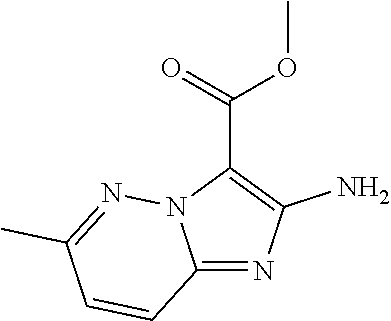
C12=NC(N)=C(C(=O)OC)N1N=C(C)C=C2
